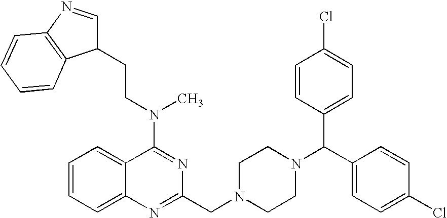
C1=CC=C2C(=C1)C(N(CCC1C=NC3=C1C=CC=C3)C)=NC(CN1CCN(C(C3=CC=C(Cl)C=C3)C3=CC=C(Cl)C=C3)CC1)=N2
